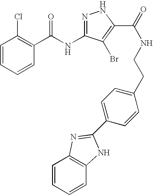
C1=CC=CC(C(NC2=NNC(C(=O)NCCC3=CC=C(C4=NC5=C(C=CC=C5)N4)C=C3)=C2Br)=O)=C1Cl
